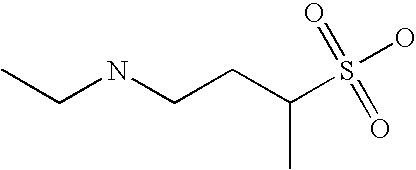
N(CC)CCC(C)S(O)(=O)=O
